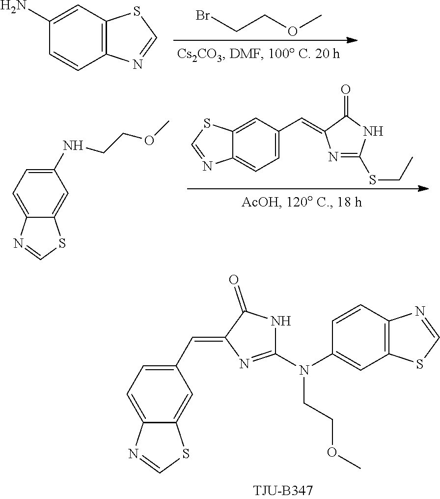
C1(N(C2=CC3=C(C=C2)N=CS3)CCOC)=NC(=CC2=CC=C3C(=C2)SC=N3)C(=O)N1.BrCCOC.C1(N)=CC2=C(C=C1)N=CS2.C12=CC=C(C=C3N=C(SCC)NC3=O)C=C1SC=N2.C1=C2C(=CC=C1NCCOC)N=CS2
